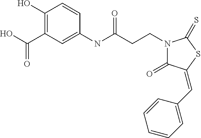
C1(O)=C(C(O)=O)C=C(NC(CCN2C(=O)C(=CC3=CC=CC=C3)SC2=S)=O)C=C1
